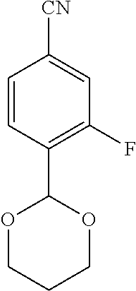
C1=CC(C2OCCCO2)=C(F)C=C1[CN]
